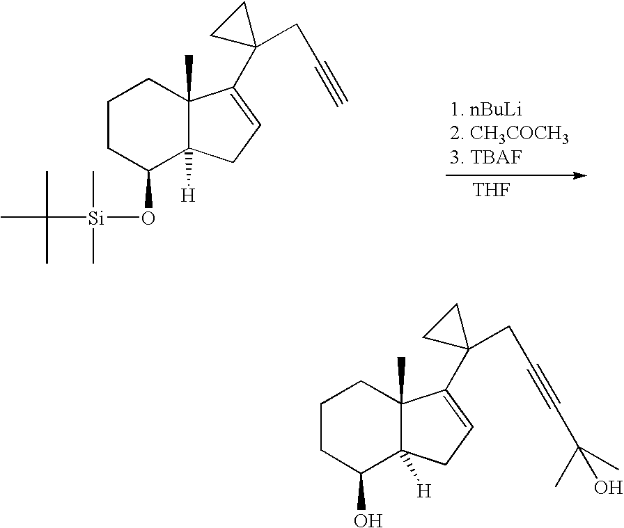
C1CC(O[Si](C)(C)C(C)(C)C)C2([H])C(C)(C1)C(C1(CC#C)CC1)=CC2.[THF].C1CC(O)C2([H])C(C)(C1)C(C1(CC#CC(C)(O)C)CC1)=CC2
